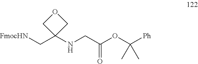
[FmocHN]CC1(NCC(OC([Ph])(C)C)=O)COC1
